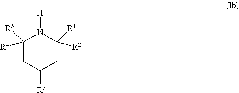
C1([R4])([R3])CC([R5])CC([R2])([R1])N1[H]
